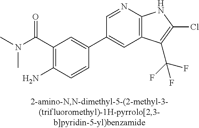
C(C1=C(N)C=CC(C2=CC3=C(N=C2)NC(Cl)=C3C(F)(F)F)=C1)(=O)N(C)C
